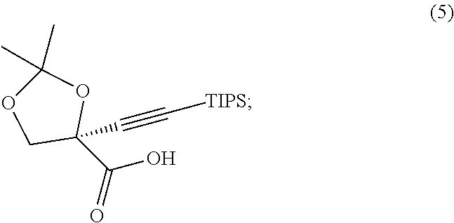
O1C(C)(C)OCC1(C#C[TIPS])C(=O)O
